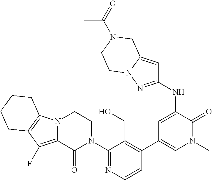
C1=CN=C(N2CCN3C(=C(F)C4=C3CCCC4)C2=O)C(CO)=C1C1=CN(C)C(=O)C(NC2=NN3C(=C2)CN(C(=O)C)CC3)=C1
